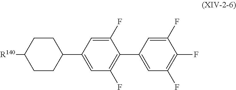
[R140]C1CCC(C2=CC(F)=C(C3=CC(F)=C(F)C(F)=C3)C(F)=C2)CC1
